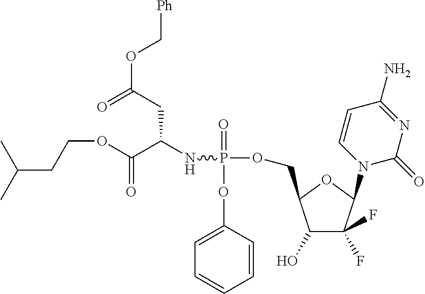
[Ph]COC(=O)CC(NP(=O)(OC1=CC=CC=C1)OCC1C(O)C(F)(F)C(N2C(=O)N=C(N)C=C2)O1)C(OCCC(C)C)=O
